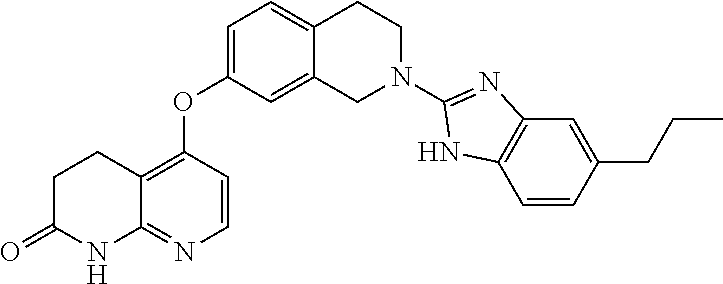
C1=C(OC2=C3C(=NC=C2)NC(=O)CC3)C=C2C(=C1)CCN(C1=NC3=C(C=CC(CCC)=C3)N1)C2
